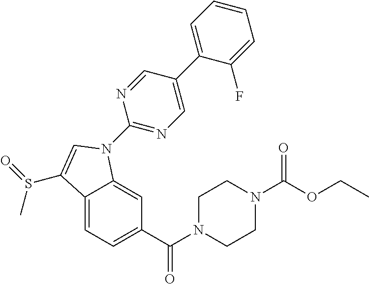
C12=CC=C(C(N3CCN(C(OCC)=O)CC3)=O)C=C1N(C1=NC=C(C3=CC=CC=C3F)C=N1)C=C2S(=O)C
